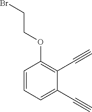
C1=CC=C(C#C)C(C#C)=C1OCCBr
